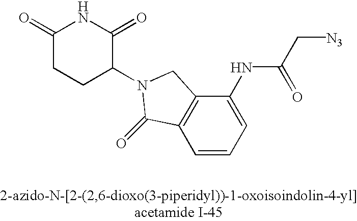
C(NC1=CC=CC2=C1CN(C1C(=O)NC(=O)CC1)C2=O)(C[N3])=O
